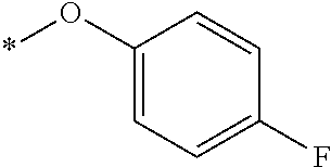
O(C1=CC=C(F)C=C1)*
